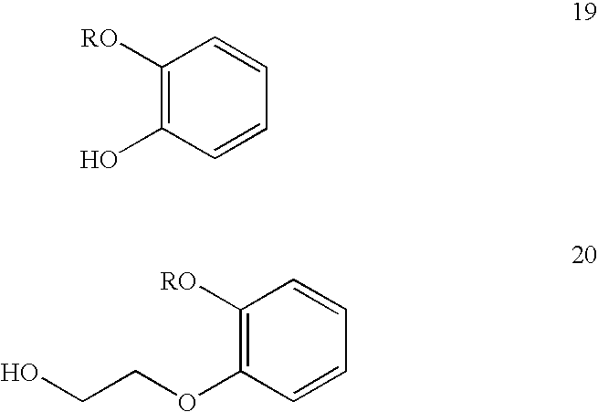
C1([RO])=C(O)C=CC=C1.C1([RO])=C(OCCO)C=CC=C1
